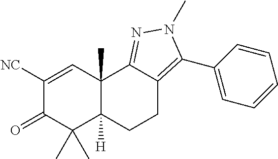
C1([NC])=CC2(C)C([H])(C(C)(C)C1=O)CCC1=C(C3=CC=CC=C3)N(C)N=C21
